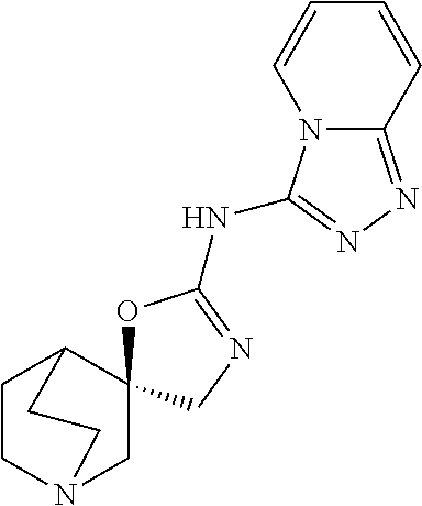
C1N2CC3(C(CC2)C1)OC(NC1=NN=C2N1C=CC=C2)=NC3
